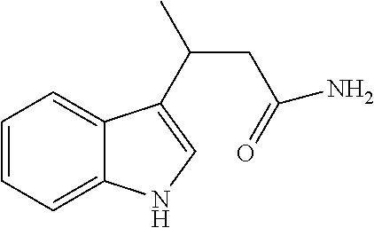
C1=CC=C2C(=C1)C(C(C)CC(N)=O)=CN2
